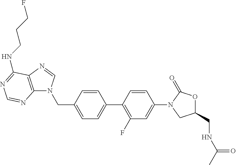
C1=C(C2=C(F)C=C(N3CC(CNC(C)=O)OC3=O)C=C2)C=CC(CN2C3=C(N=C2)C(NCCCF)=NC=N3)=C1
